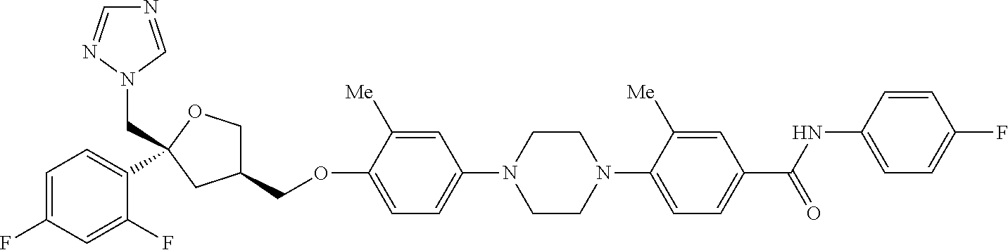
C1=C(F)C=C(F)C(C2(CN3C=NC=N3)OCC(COC3=CC=C(N4CCN(C5=CC=C(C(NC6=CC=C(F)C=C6)=O)C=C5[Me])CC4)C=C3[Me])C2)=C1
